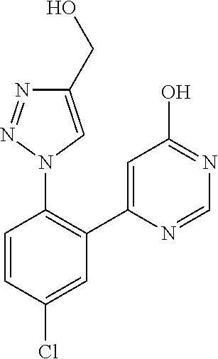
C1=CC(Cl)=CC(C2=CC(O)=NC=N2)=C1N1C=C(CO)N=N1
